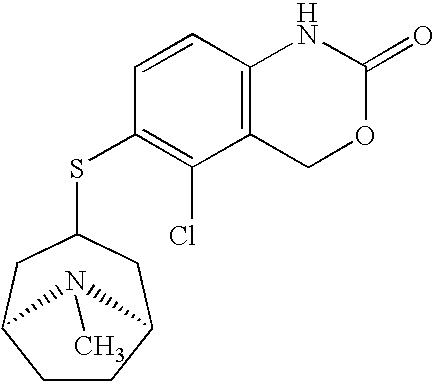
C1=CC2=C(C(Cl)=C1SC1CC3CCC(C1)N3C)COC(=O)N2
